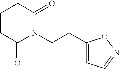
C(CN1C(=O)CCCC1=O)C1=CC=NO1
